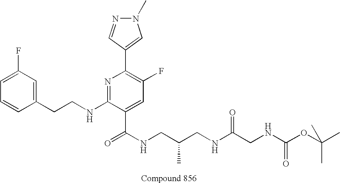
C1=CC(CCNC2=NC(C3=CN(C)N=C3)=C(F)C=C2C(NCC(CNC(CNC(OC(C)(C)C)=O)=O)C)=O)=CC(F)=C1
